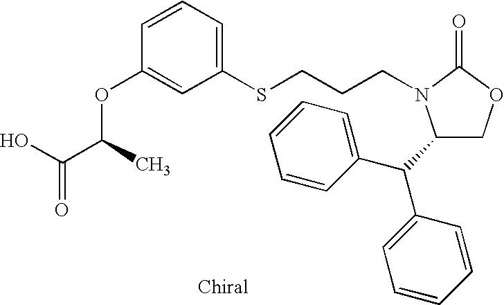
C1(C(C2=CC=CC=C2)C2=CC=CC=C2)COC(=O)N1CCCSC1=CC=CC(OC(C(O)=O)C)=C1
